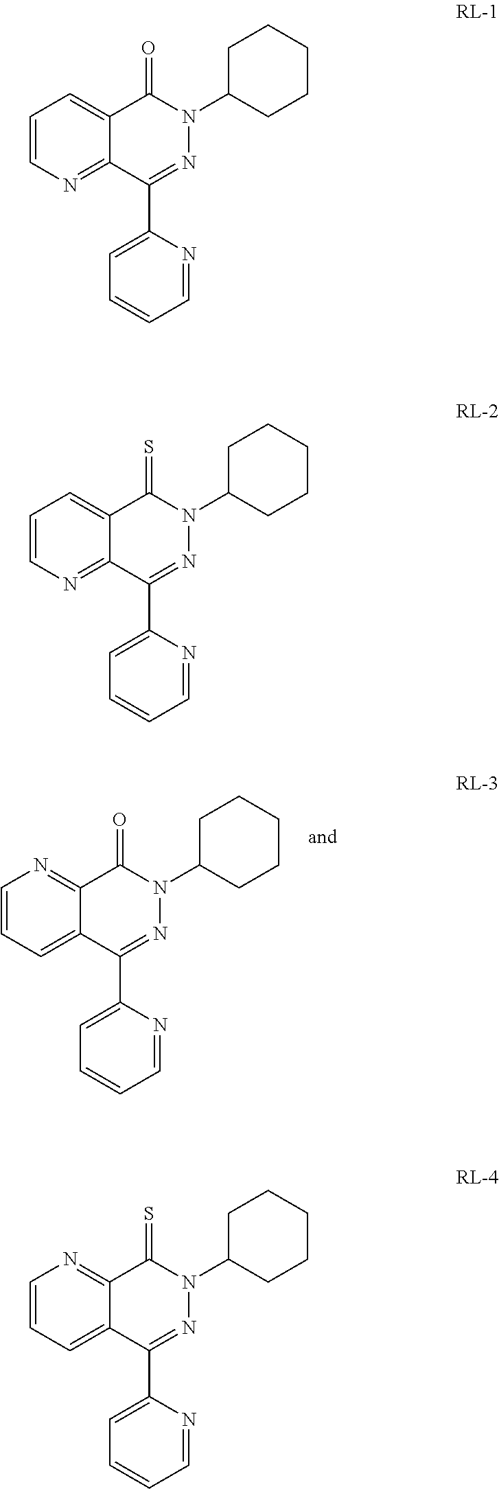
C1=CC=C2C(=N1)C(=O)N(C1CCCCC1)N=C2C1=CC=CC=N1.C1=CN=C2C(=C1)C(=O)N(C1CCCCC1)N=C2C1=CC=CC=N1.C1=CN=C2C(=C1)C(=S)N(C1CCCCC1)N=C2C1=CC=CC=N1.C1=CC=C2C(=N1)C(=S)N(C1CCCCC1)N=C2C1=CC=CC=N1
